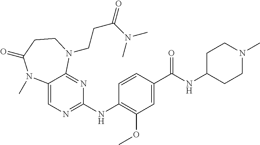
C1(NC2=NC=C3C(=N2)N(CCC(=O)N(C)C)CCC(=O)N3C)=C(OC)C=C(C(NC2CCN(C)CC2)=O)C=C1
